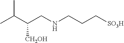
C([SO3H])CCNCC(C(C)C)[CH2OH]
